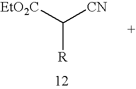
C([EtO2C])([CN])[R]
